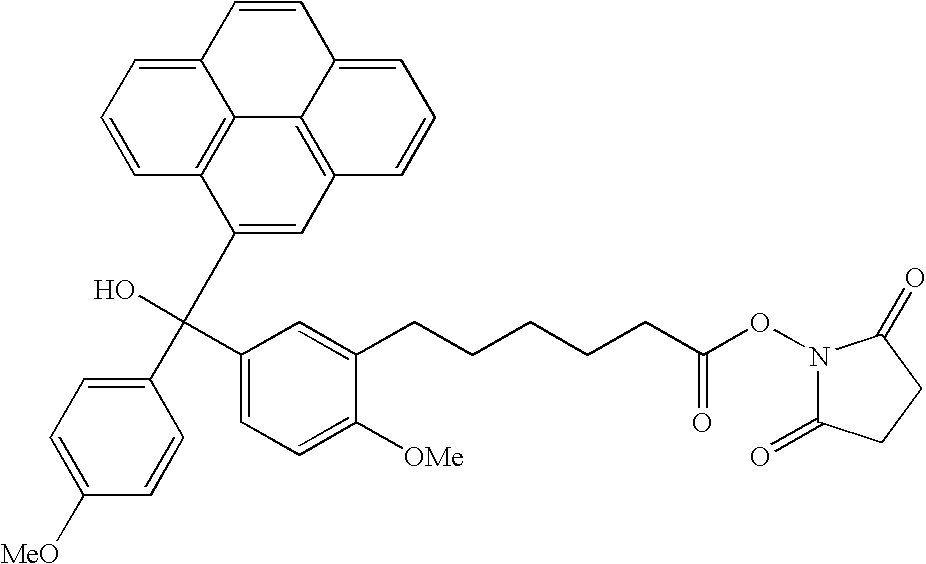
C1(C(O)(C2=CC=C([OMe])C(CCCCCC(ON3C(=O)CCC3=O)=O)=C2)C2=CC3=C4C5=C2C=CC=C5C=CC4=CC=C3)=CC=C([MeO])C=C1
